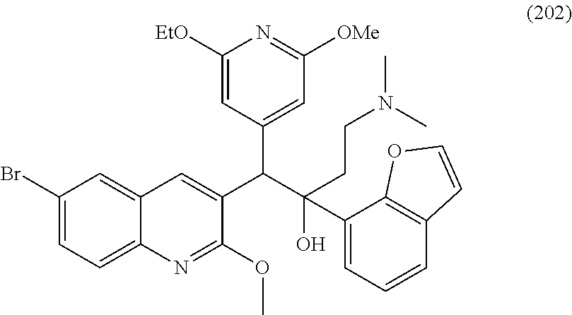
C1(Br)=CC=C2C(=C1)C=C(C(C(O)(CCN(C)C)C1=CC=CC3=C1OC=C3)C1=CC([OMe])=NC([EtO])=C1)C(OC)=N2
